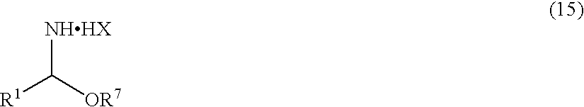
[R1]C([OR7])[NHHX]
